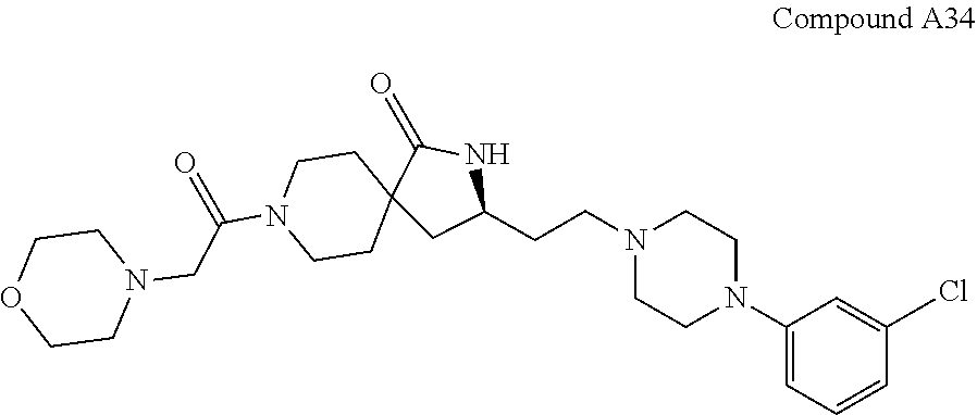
C1(Cl)=CC(N2CCN(CCC3NC(=O)C4(C3)CCN(C(CN3CCOCC3)=O)CC4)CC2)=CC=C1
